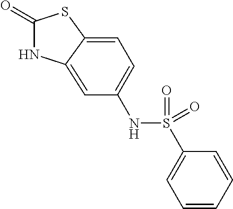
C1(=O)NC2=CC(NS(C3=CC=CC=C3)(=O)=O)=CC=C2S1
